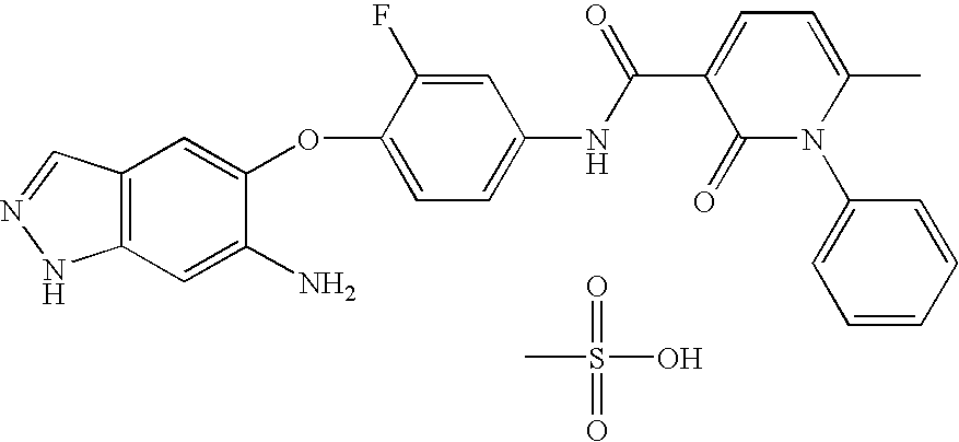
O=S(=O)(C)O.C12=C(C=C(N)C(OC3=CC=C(NC(C4=CC=C(C)N(C5=CC=CC=C5)C4=O)=O)C=C3F)=C1)NN=C2
